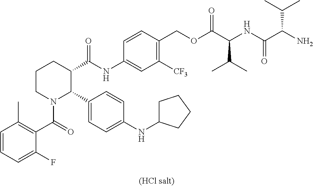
C1=CC=C(F)C(C(=O)N2C(C3=CC=C(NC4CCCC4)C=C3)C(C(NC3=CC([CF3])=C(COC(C(NC(C(N)C(C)C)=O)C(C)C)=O)C=C3)=O)CCC2)=C1C
